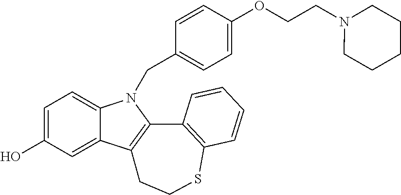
C1=C(O)C=C2C(=C1)N(CC1=CC=C(OCCN3CCCCC3)C=C1)C1=C2CCSC2=C1C=CC=C2
